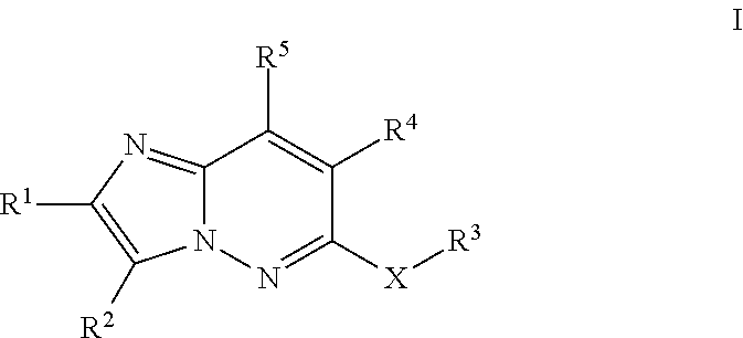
C12=NC([R1])=C([R2])N1N=C([X][R3])C([R4])=C2[R5]
